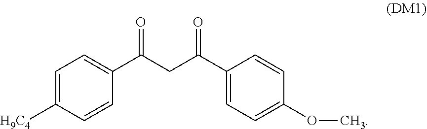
C1=C([H9C4])C=CC(C(CC(C2=CC=C(OC)C=C2)=O)=O)=C1
